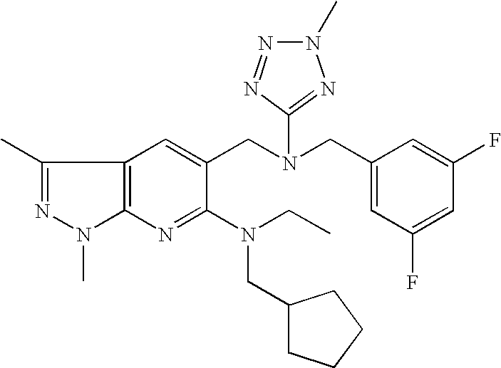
C1(C)=NN(C)C2=C1C=C(CN(CC1=CC(F)=CC(F)=C1)C1=NN(C)N=N1)C(N(CC)CC1CCCC1)=N2
